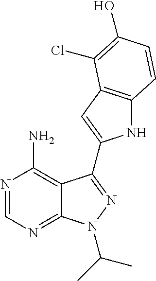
N1=CN=C2C(=C1N)C(C1=CC3=C(N1)C=CC(O)=C3Cl)=NN2C(C)C
